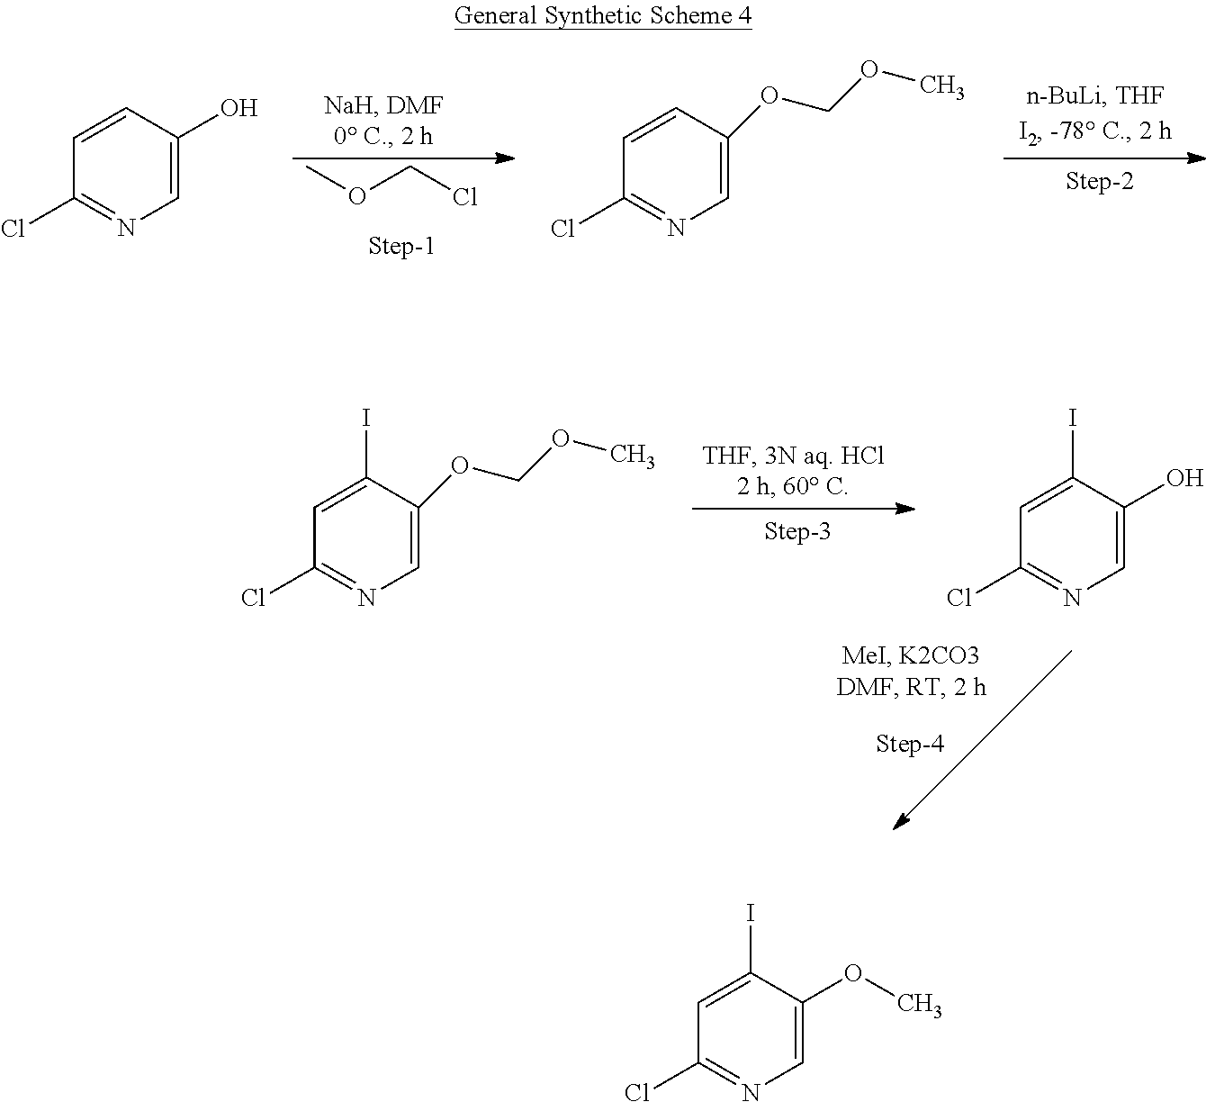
COCCl.C1=CC(O)=CN=C1Cl.C1=CC(OCOC)=CN=C1Cl.C1=C(I)C(OCOC)=CN=C1Cl.C1=C(I)C(O)=CN=C1Cl.C1=C(I)C(OC)=CN=C1Cl
